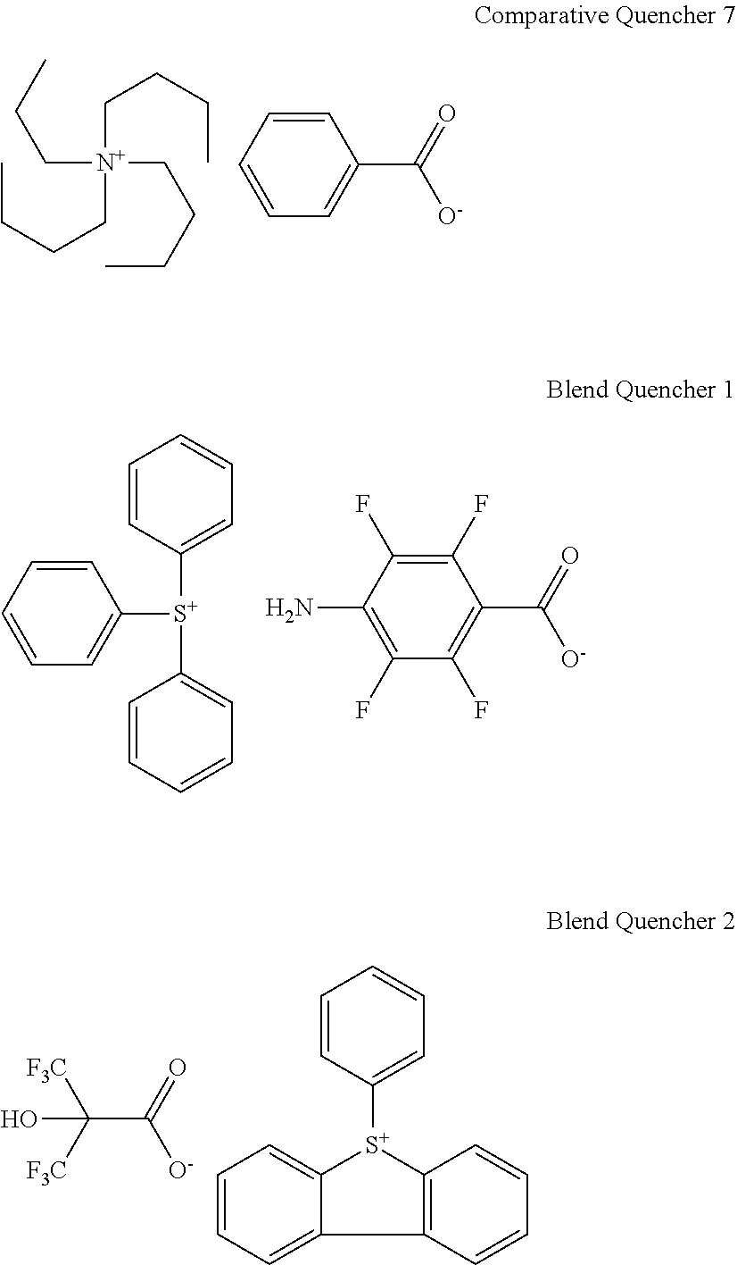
C(=O)([O-])C1=CC=CC=C1.C([N+](CCC)(CCCC)CCCC)CCC.C1=CC([S+](C2=CC=CC=C2)C2=CC=CC=C2)=CC=C1.C(=O)([O-])C1=C(F)C(F)=C(N)C(F)=C1F.C(C(=O)[O-])([F3C])([F3C])O.C1=CC([S+]2C3=CC=CC=C3C3=C2C=CC=C3)=CC=C1
